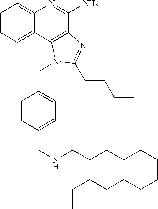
C1=CC=C2C(=C1)N=C(N)C1=C2N(CC2=CC=C(CNCCCCCCCCCCCCC)C=C2)C(CCCC)=N1
